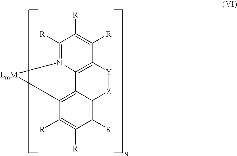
C1([R])=C2C3=C(C([R])=C1[R])[LmM]N1=C([R])C([R])=C([R])C(=C31)[Y][Z]2
